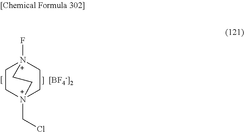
C1C[N+]2(CCl)CC[N+]1(F)CC2.[[BF4-]2]
